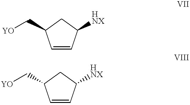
C1=CC([HNX])CC1C[YO].C1=CC([HNX])CC1C[YO]
